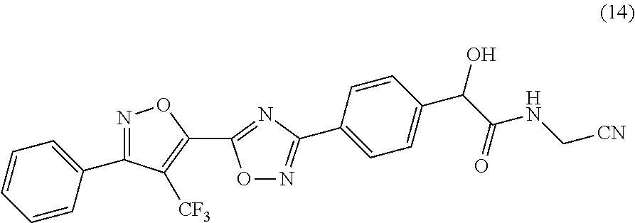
C1=CC=CC(C2=NOC(C3=NC(C4=CC=C(C(O)C(=O)NC[CN])C=C4)=NO3)=C2[CF3])=C1
